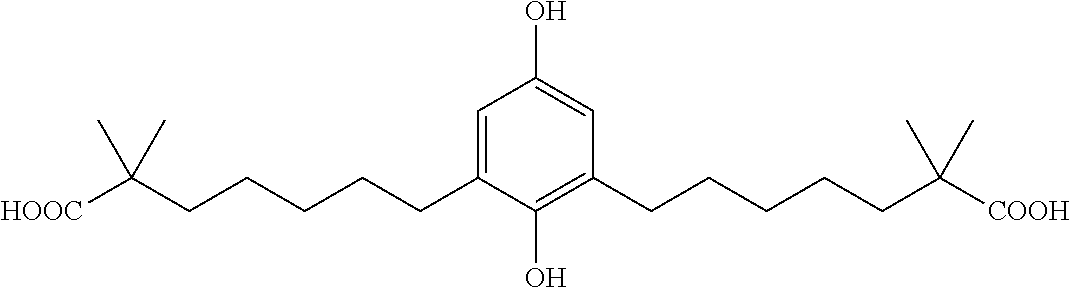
C1=C(CCCCCC([HOOC])(C)C)C(O)=C(CCCCCC([COOH])(C)C)C=C1O
